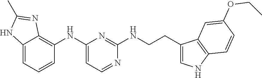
C12=CC=CC(NC3=CC=NC(NCCC4=CNC5=C4C=C(OCC)C=C5)=N3)=C1N=C(C)N2
